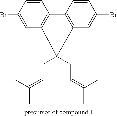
BrC1=CC2=C(C=C1)C1=C(C=C(Br)C=C1)C2(CC=C(C)C)CC=C(C)C
